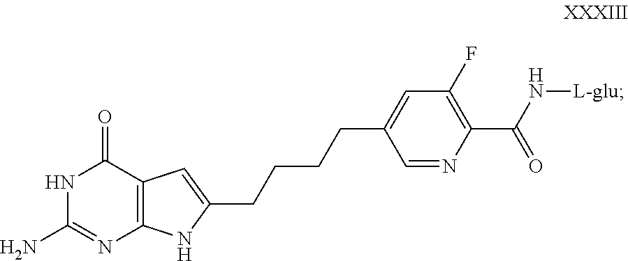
C12=C(C(=O)NC(N)=N1)C=C(CCCCC1=CC(F)=C(C(N[L-glu])=O)N=C1)N2
